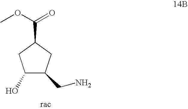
O(C(=O)C1CC(O)C(CN)C1)C
